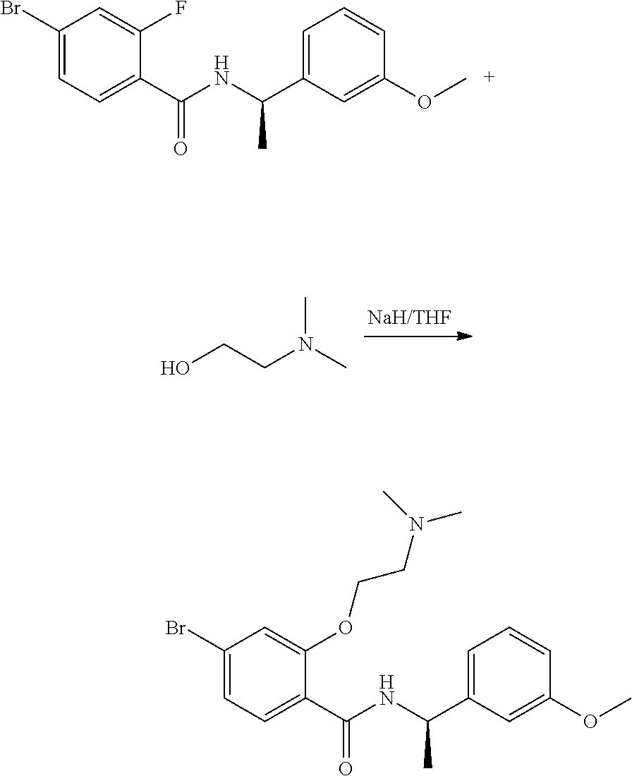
C1(Br)=CC=C(C(NC(C2=CC=CC(OC)=C2)C)=O)C(F)=C1.OCCN(C)C.C1(Br)=CC=C(C(NC(C2=CC=CC(OC)=C2)C)=O)C(OCCN(C)C)=C1
